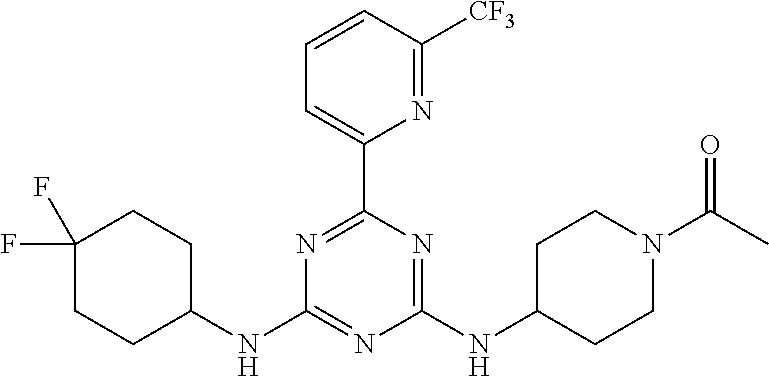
N1=C(C2=CC=CC([CF3])=N2)N=C(NC2CCN(C(C)=O)CC2)N=C1NC1CCC(F)(F)CC1
